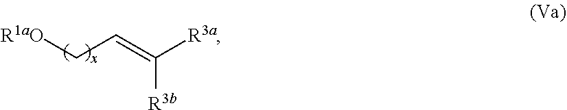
[R1aO]CC=C([R3a])[R3b]
